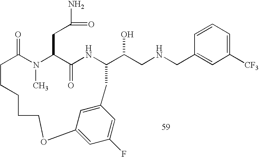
C1=CC=C([CF3])C=C1CNCC(O)C1NC(=O)C(CC(N)=O)N(C)C(=O)CCCCCOC2=CC(F)=CC(=C2)C1
